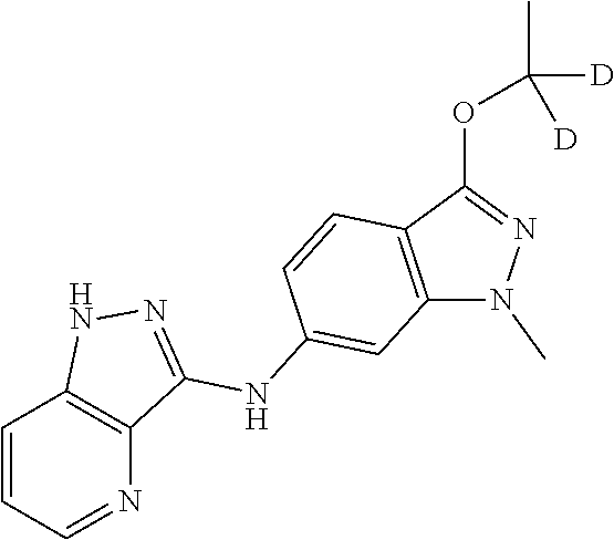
C1=CC=NC2=C1NN=C2NC1=CC2=C(C(OC(C)([D])[D])=NN2C)C=C1
